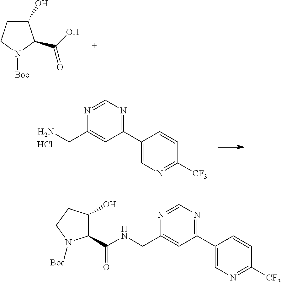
C1(O)CCN([Boc])C1C(O)=O.C1(C2=NC=NC(CN)=C2)=CN=C([CF3])C=C1.Cl.C1(C2=NC=NC(CNC(C3C(O)CCN3[Boc])=O)=C2)=CN=C([CF3])C=C1
